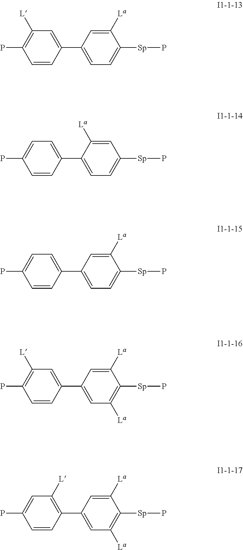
C1=CC(C2=CC=C([Sp]P)C([La])=C2)=CC([L])=C1P.C1=CC(C2=CC=C([Sp]P)C=C2[La])=CC=C1P.C1=CC(C2=CC=C([Sp]P)C([La])=C2)=CC=C1P.C1=CC(C2=CC([La])=C([Sp]P)C([La])=C2)=CC([L])=C1P.C1=CC(C2=CC([La])=C([Sp]P)C([La])=C2)=C([L])C=C1P
